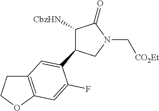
C1([CbzHN])C(=O)N(C[CO2Et])CC1C1=CC2=C(OCC2)C=C1F
